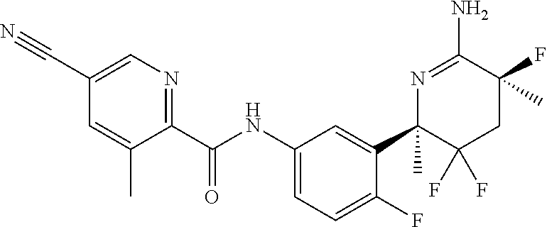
C1(NC(C2=NC=C(C#N)C=C2C)=O)=CC=C(F)C(C2(C)C(F)(F)CC(F)(C)C(N)=N2)=C1
